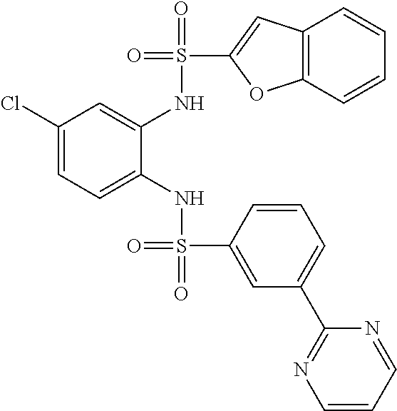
C1(Cl)=CC=C(NS(=O)(C2=CC(C3=NC=CC=N3)=CC=C2)=O)C(NS(=O)(C2=CC3=C(O2)C=CC=C3)=O)=C1
